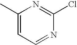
C1(C)=CC=NC(Cl)=N1
